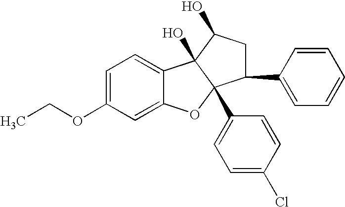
C1=C(OCC)C=C2C(=C1)C1(O)C(C3=CC=C(Cl)C=C3)(O2)C(C2=CC=CC=C2)CC1O
